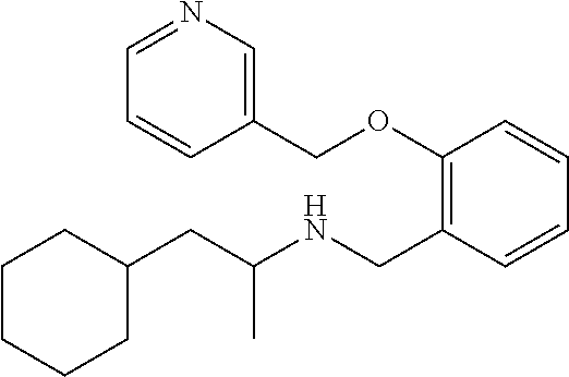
C1(CC(NCC2=C(OCC3=CN=CC=C3)C=CC=C2)C)CCCCC1
